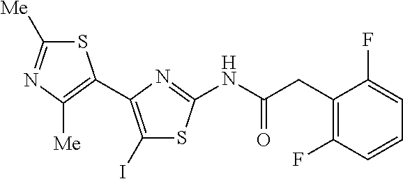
S1C([Me])=NC([Me])=C1C1=C(I)SC(NC(CC2=C(F)C=CC=C2F)=O)=N1
